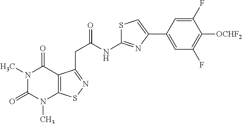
N1(C)C(=O)N(C)C2=C(C1=O)C(CC(=O)NC1=NC(C3=CC(F)=C([OCHF2])C(F)=C3)=CS1)=NS2
